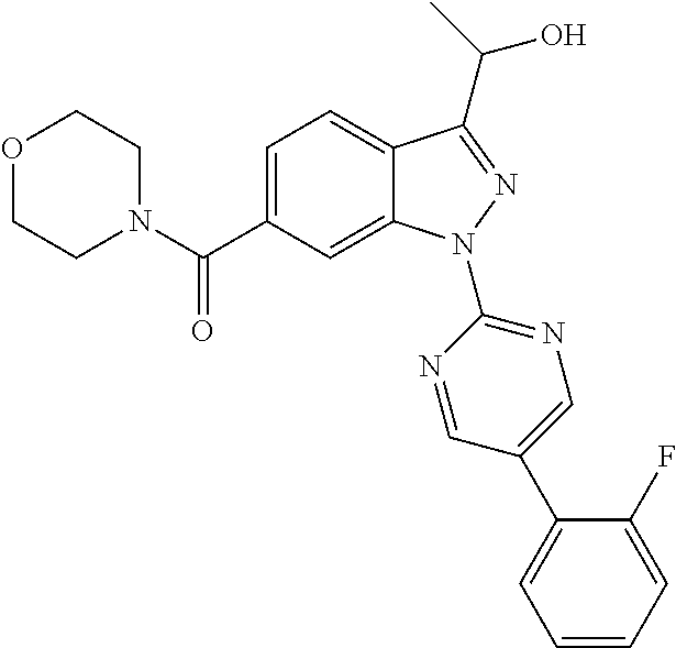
O1CCN(C(C2=CC=C3C(=C2)N(C2=NC=C(C4=CC=CC=C4F)C=N2)N=C3C(C)O)=O)CC1
